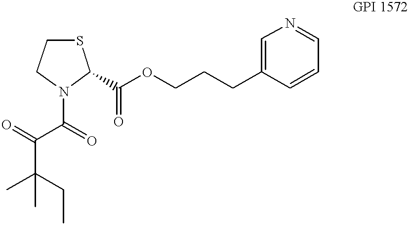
C(C(=O)N1CCSC1C(OCCCC1=CN=CC=C1)=O)(C(C)(CC)C)=O
